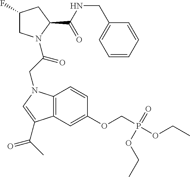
C1(F)CN(C(CN2C3=C(C=C(OCP(OCC)(=O)OCC)C=C3)C(C(C)=O)=C2)=O)C(C(NCC2=CC=CC=C2)=O)C1
